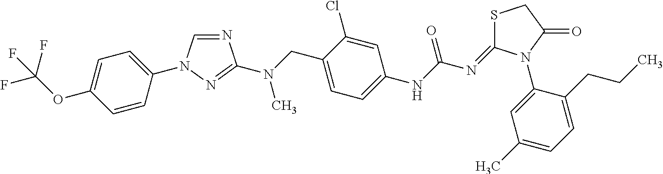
N1=CN(C2=CC=C(OC(F)(F)F)C=C2)N=C1N(CC1=CC=C(NC(N=C2SCC(=O)N2C2=CC(C)=CC=C2CCC)=O)C=C1Cl)C
